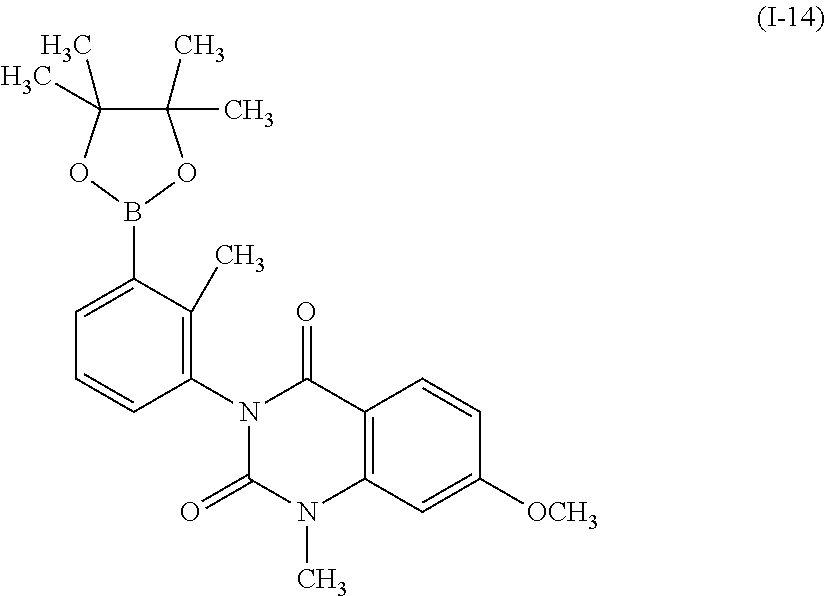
C12=C(N(C)C(=O)N(C3=C(C)C(B4OC(C)(C)C(C)(C)O4)=CC=C3)C1=O)C=C([OCH3])C=C2
